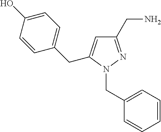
C1(CN2N=C(CN)C=C2CC2=CC=C(O)C=C2)=CC=CC=C1
